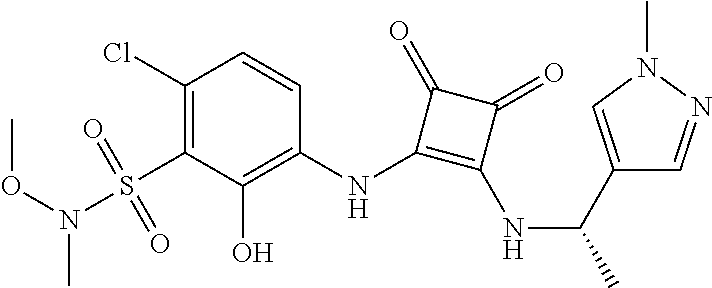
C1(Cl)=C(S(=O)(=O)N(C)OC)C(O)=C(NC2=C(NC(C)C3=CN(C)N=C3)C(=O)C2=O)C=C1
